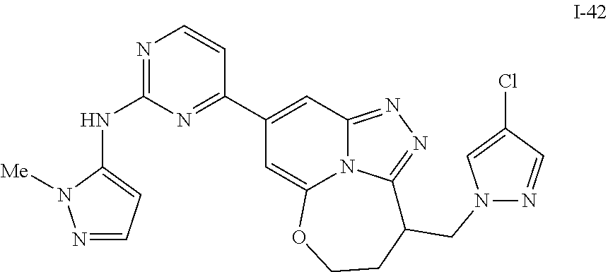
C1(C2=NC(NC3=CC=NN3[Me])=NC=C2)=CC2=NN=C3N2C(=C1)OCCC3CN1N=CC(Cl)=C1
